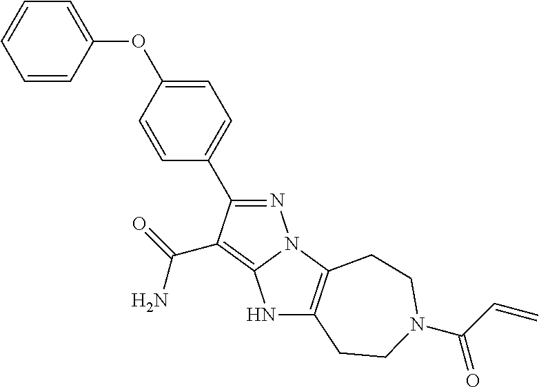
N1=C(C2=CC=C(OC3=CC=CC=C3)C=C2)C(C(=O)N)=C2N1C1=C(N2)CCN(C(C=C)=O)CC1
